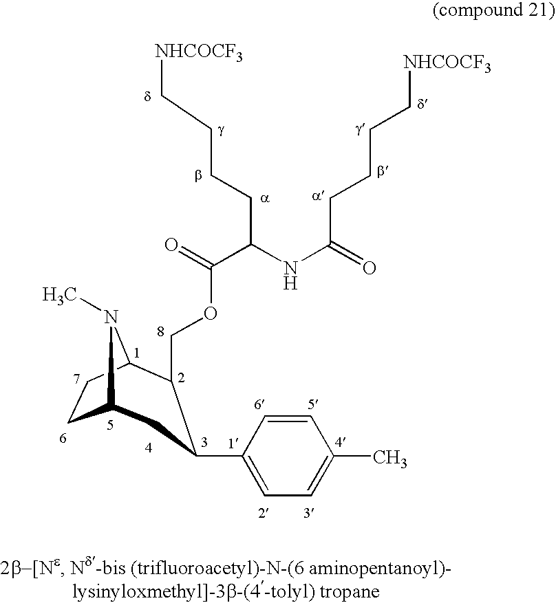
C(C(NC(CCCC[NHCOCF3])=O)CCCC[NHCOCF3])(=O)OCC1C2CCC(N2C)CC1C1=CC=C(C)C=C1
